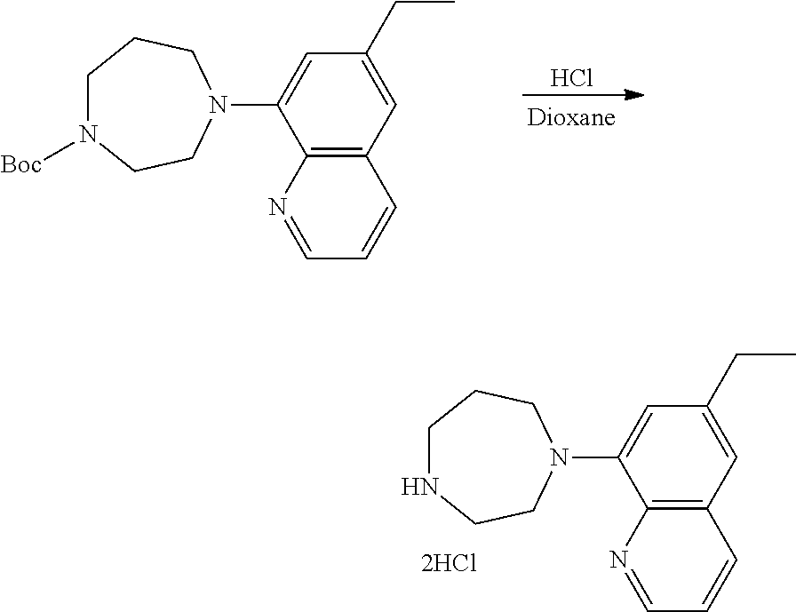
C12=C(C=C(CC)C=C1N1CCNCCC1)C=CC=N2.Cl.C12=C(C=C(CC)C=C1N1CCN([Boc])CCC1)C=CC=N2
